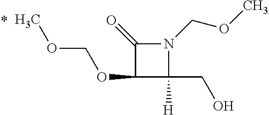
C1(OCOC)C(CO)([H])N(COC)C1=O
